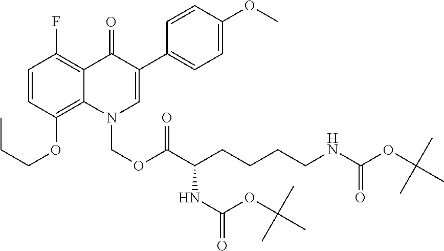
C1=CC(OCCC)=C2C(=C1F)C(=O)C(C1=CC=C(OC)C=C1)=CN2COC(C(CCCCNC(OC(C)(C)C)=O)NC(OC(C)(C)C)=O)=O
